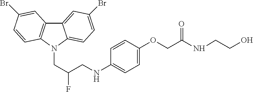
C12=CC(Br)=CC=C1N(CC(F)CNC1=CC=C(OCC(NCCO)=O)C=C1)C1=C2C=C(Br)C=C1
